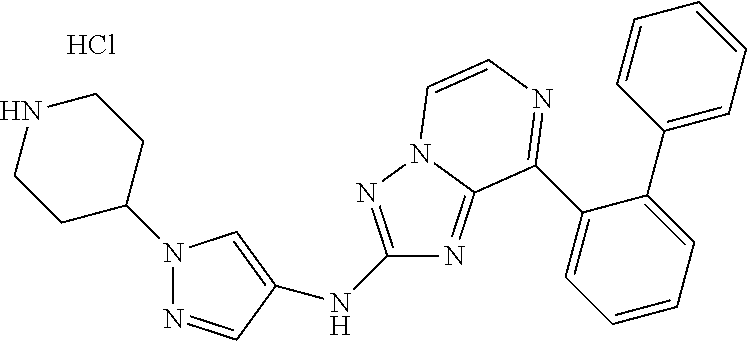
N1(C2CCNCC2)N=CC(NC2=NN3C(=N2)C(C2=CC=CC=C2C2=CC=CC=C2)=NC=C3)=C1.Cl
